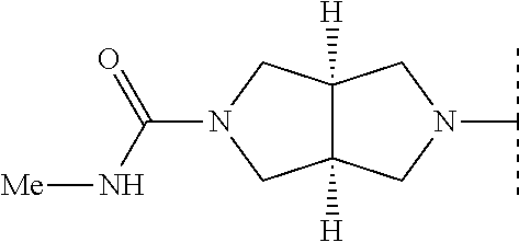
C12([H])C([H])(CN(C(C)C)C1)CN(C(N[Me])=O)C2
